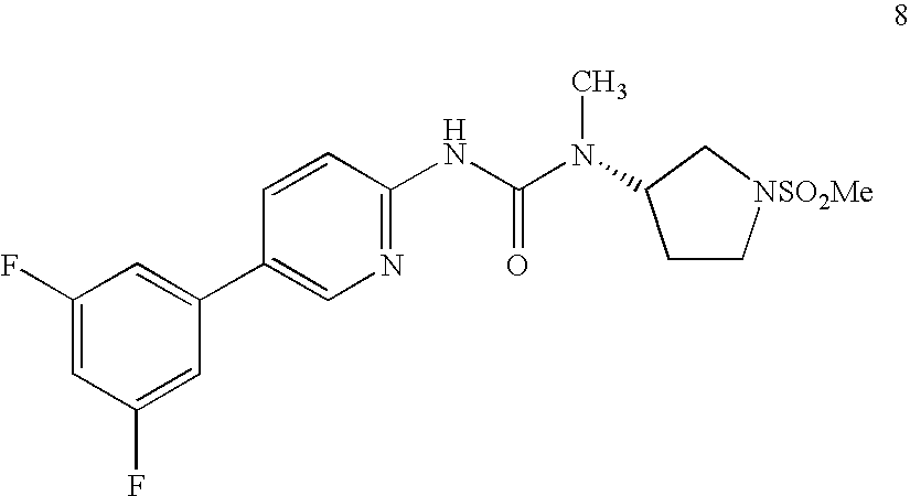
C1(F)=CC(F)=CC(C2=CN=C(NC(N(C)C3CC[NSO2Me]C3)=O)C=C2)=C1
